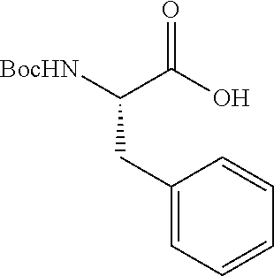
OC(C([BocHN])CC1=CC=CC=C1)=O
